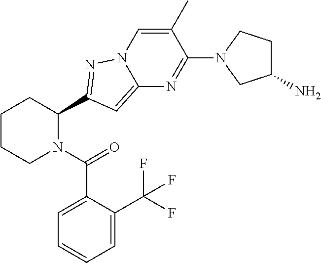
C1CCN(C(=O)C2=CC=CC=C2C(F)(F)F)C(C2=NN3C=C(C)C(N4CC(N)CC4)=NC3=C2)C1
